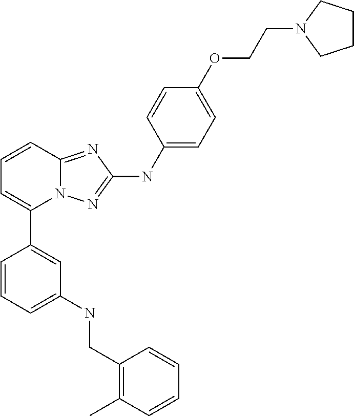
C1=CC2=NC(NC3=CC=C(OCCN4CCCC4)C=C3)=NN2C(C2=CC(NCC3=C(C)C=CC=C3)=CC=C2)=C1
